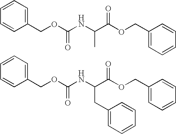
C1(COC(C(NC(=O)OCC2=CC=CC=C2)C)=O)=CC=CC=C1.C1(COC(C(NC(=O)OCC2=CC=CC=C2)CC2=CC=CC=C2)=O)=CC=CC=C1
